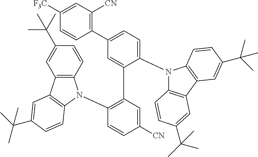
C1(N2C3=C(C4=C2C=CC(C(C)(C)C)=C4)C=C(C(C)(C)C)C=C3)=CC=C(C2=C([CN])C=C([F3C])C=C2)C=C1C1=C(N2C3=C(C=C(C(C)(C)C)C=C3)C3=C2C=CC(C(C)(C)C)=C3)C=CC([CN])=C1
